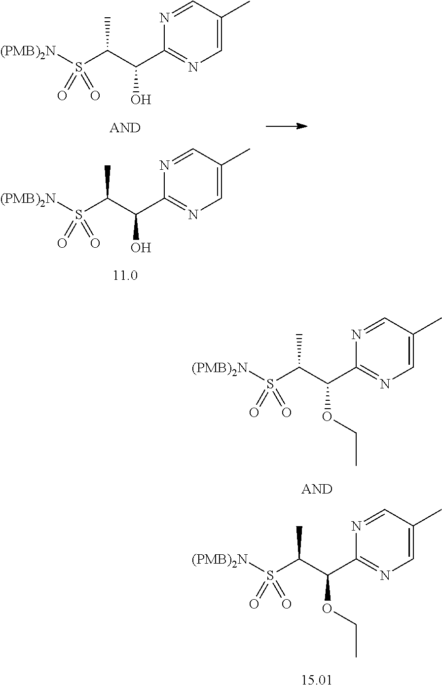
S(C(C(C1=NC=C(C)C=N1)O)C)(=O)(=O)[(PMB)2N].S(C(C(C1=NC=C(C)C=N1)O)C)(=O)(=O)[(PMB)2N].S(C(C(C1=NC=C(C)C=N1)OCC)C)(=O)(=O)[(PMB)2N].S(C(C(C1=NC=C(C)C=N1)OCC)C)(=O)(=O)[(PMB)2N]
